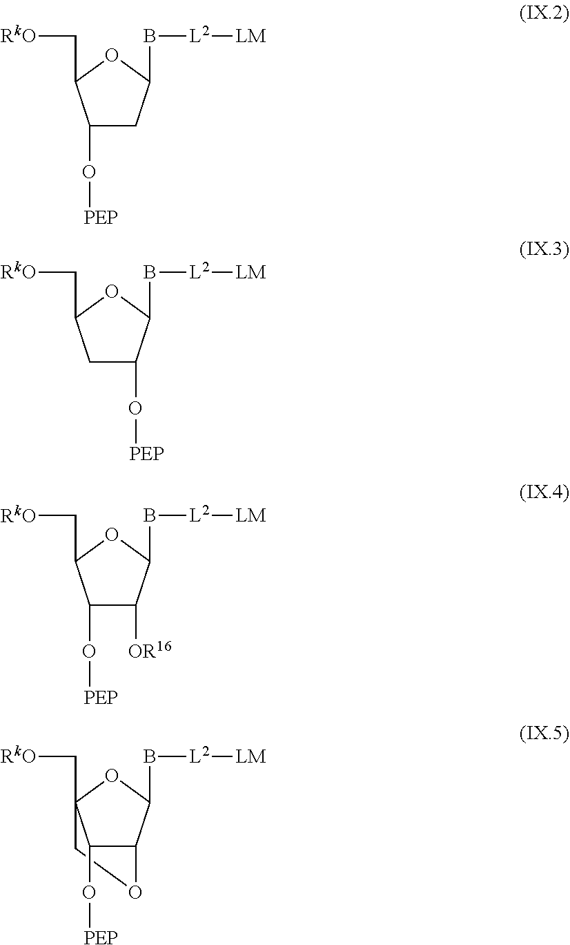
C1(O[PEP])CC(B[L2][LM])OC1C[RkO].C1C(C[RkO])OC(B[L2][LM])C1O[PEP].C1(O[PEP])C([OR16])C(B[L2][LM])OC1C[RkO].C1C2(C[RkO])C(O[PEP])C(C(B[L2][LM])O2)O1
